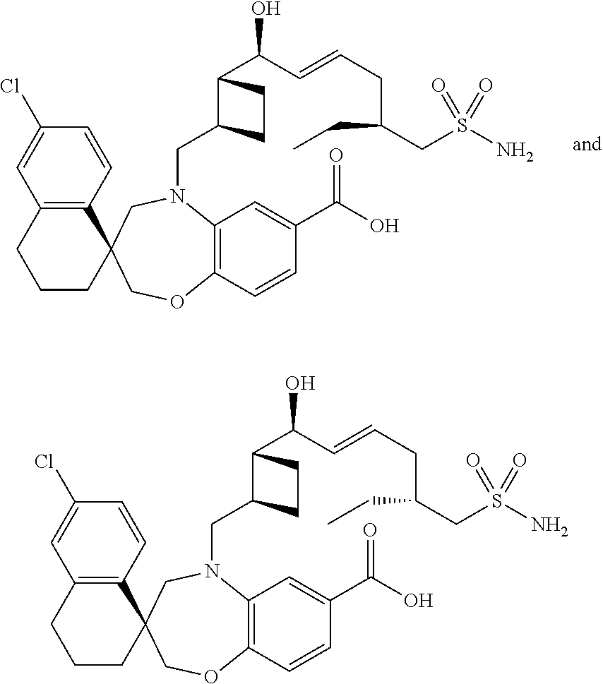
C12=C(C=CC(Cl)=C1)C1(CCC2)COC2=C(N(CC3C(C(O)C=CCC(CC)CS(N)(=O)=O)CC3)C1)C=C(C(O)=O)C=C2.C12=C(C=CC(Cl)=C1)C1(CCC2)COC2=C(N(CC3C(C(O)C=CCC(CC)CS(N)(=O)=O)CC3)C1)C=C(C(O)=O)C=C2
